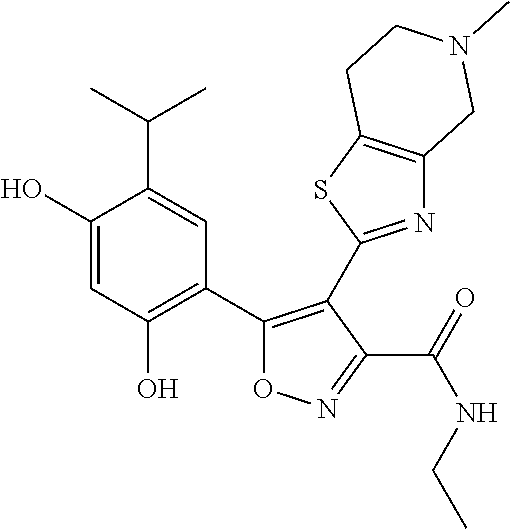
C1(O)=CC(O)=C(C2=C(C3=NC4=C(S3)CCN(C)C4)C(C(=O)NCC)=NO2)C=C1C(C)C
